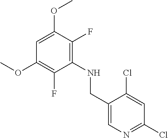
C1(OC)=C(F)C(NCC2=CN=C(Cl)C=C2Cl)=C(F)C(OC)=C1
